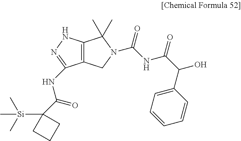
C12=C(NN=C1NC(=O)C1([Si](C)(C)C)CCC1)C(C)(C)N(C(=O)NC(C(O)C1=CC=CC=C1)=O)C2
